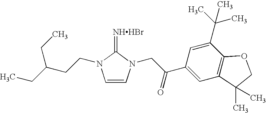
[NHHBr]=C1N(CCC(CC)CC)C=CN1CC(C1=CC2=C(C(C(C)(C)C)=C1)OCC2(C)C)=O
